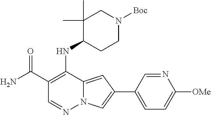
NC(C1=C(NC2CCN([Boc])CC2(C)C)C2=CC(C3=CC=C([OMe])N=C3)=CN2N=C1)=O
